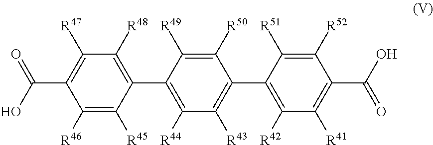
C1([R46])=C([R45])C(C2=C([R44])C([R43])=C(C3=C([R42])C([R41])=C(C(O)=O)C([R52])=C3[R51])C([R50])=C2[R49])=C([R48])C([R47])=C1C(O)=O
